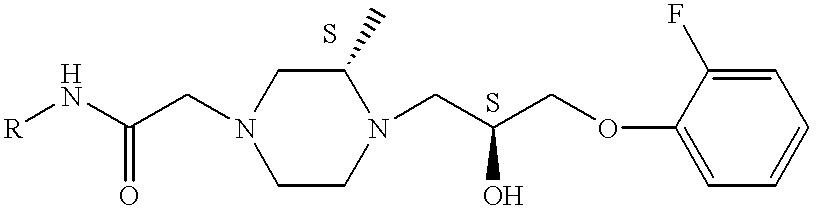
[R]NC(CN1CCN(CC(COC2=CC=CC=C2F)O)C(C)C1)=O
